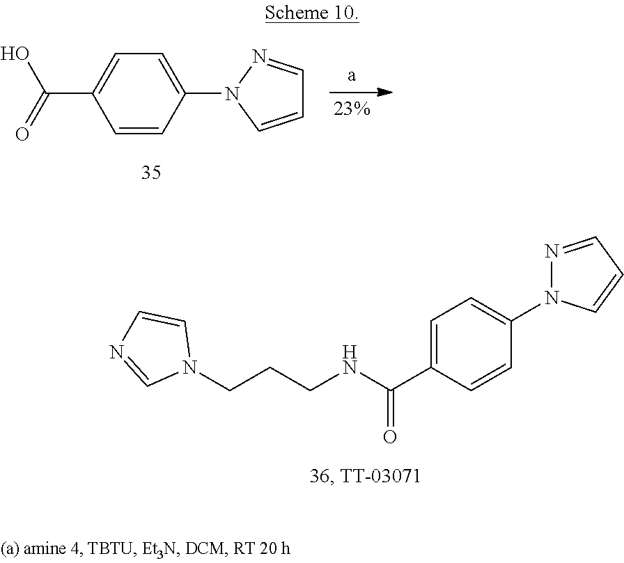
C(C1=CC=C(N2C=CC=N2)C=C1)(O)=O.N(C(C1=CC=C(N2N=CC=C2)C=C1)=O)CCCN1C=CN=C1
